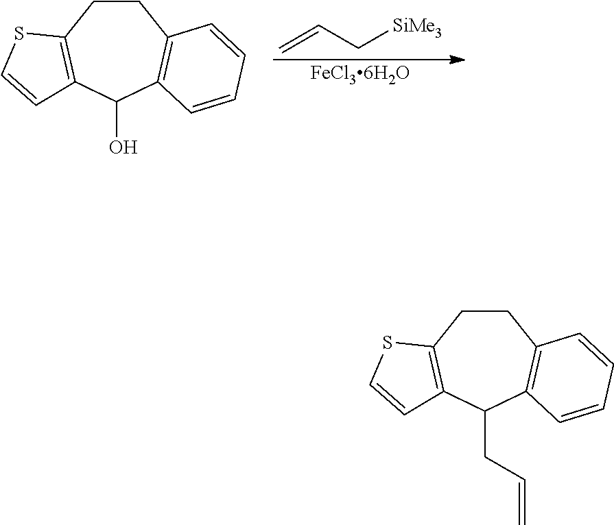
[FeCl36H2O].C=CC[SiMe3].C1CC2=C(C(O)C3=C1SC=C3)C=CC=C2.C1CC2=C(C(CC=C)C3=C1SC=C3)C=CC=C2
